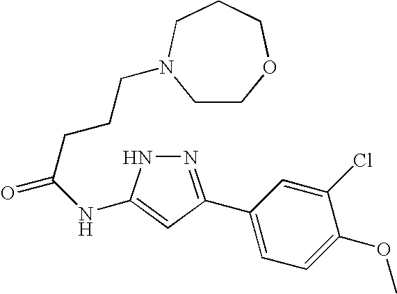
C(C(NC1=CC(C2=CC=C(OC)C(Cl)=C2)=NN1)=O)CCN1CCOCCC1
